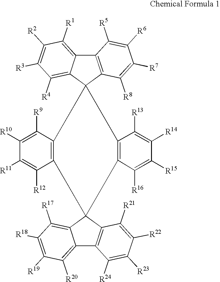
C12=C(C3(C4=C([R4])C([R3])=C([R2])C([R1])=C14)C1=C(C([R12])=C([R11])C([R10])=C1[R9])C1(C4=C([R17])C([R18])=C([R19])C([R20])=C4C4=C1C([R21])=C([R22])C([R23])=C4[R24])C1=C3C([R13])=C([R14])C([R15])=C1[R16])C([R8])=C([R7])C([R6])=C2[R5]
